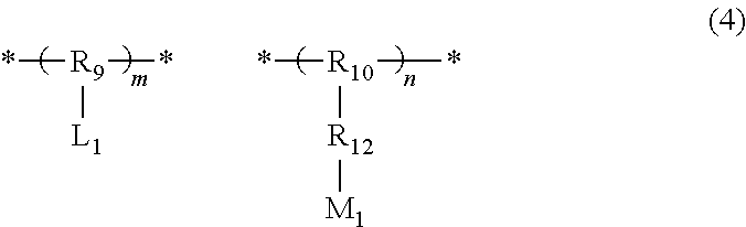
*[R9]([L1])*.*[R10](*)[R12][M1]
